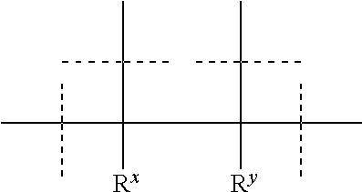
CC(C(C(C)(C)C)([Rx])C(C(C)(C)C)([Ry])C(C)(C)C)(C)C
